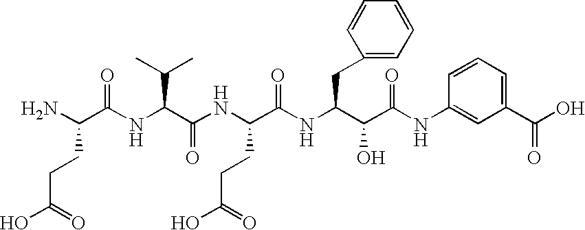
NC(C(NC(C(NC(C(NC(C(C(NC1=CC(C(O)=O)=CC=C1)=O)O)CC1=CC=CC=C1)=O)CCC(O)=O)=O)C(C)C)=O)CCC(O)=O
